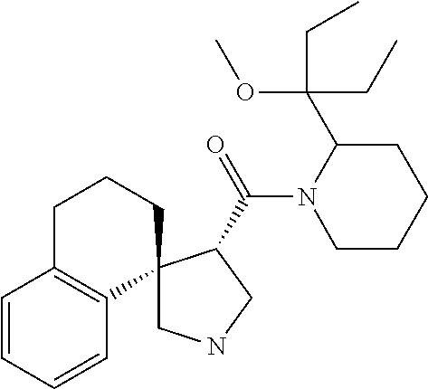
C1=CC=CC2=C1CCCC21CNCC1C(=O)N1C(C(CC)(OC)CC)CCCC1
